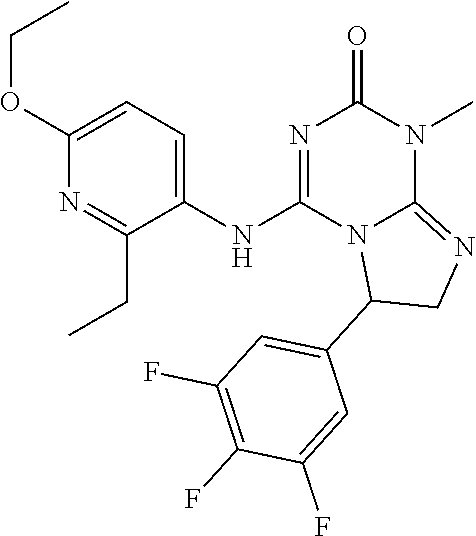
C1(OCC)=CC=C(NC2=NC(=O)N(C)C3=NCC(C4=CC(F)=C(F)C(F)=C4)N23)C(CC)=N1
